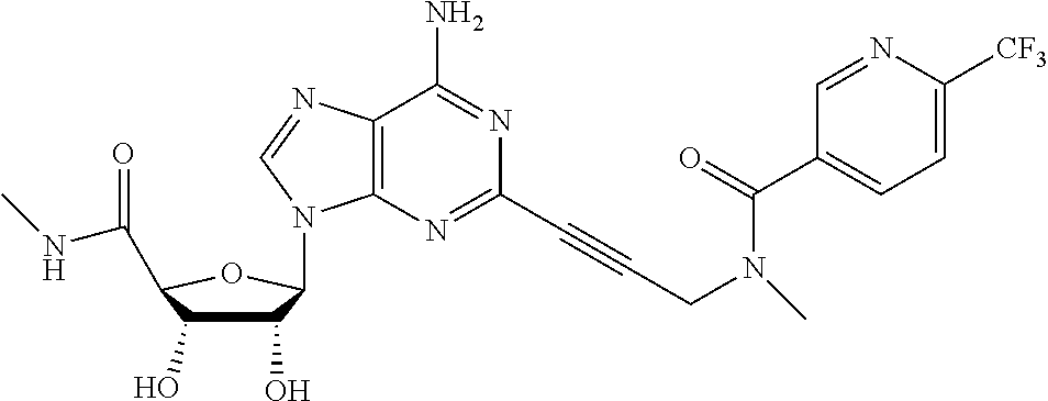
C1(O)C(O)C(C(NC)=O)OC1N1C2=C(C(N)=NC(C#CCN(C(C3=CC=C([CF3])N=C3)=O)C)=N2)N=C1
